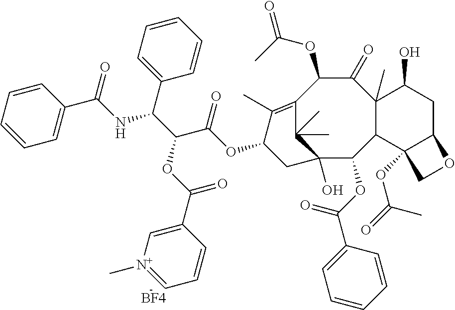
C1(OC(C2=CC=CC=C2)=O)C2C(C)(C(=O)C(OC(=O)C)C3=C(C)C(OC(C(C(NC(C4=CC=CC=C4)=O)C4=CC=CC=C4)OC(C4=C[N+](C)=CC=C4)=O)=O)CC1(O)C3(C)C)C(O)CC1C2(OC(=O)C)CO1.[BF4]
